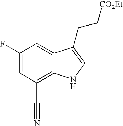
C1(F)=CC(C#N)=C2C(=C1)C(CC[CO2Et])=CN2
